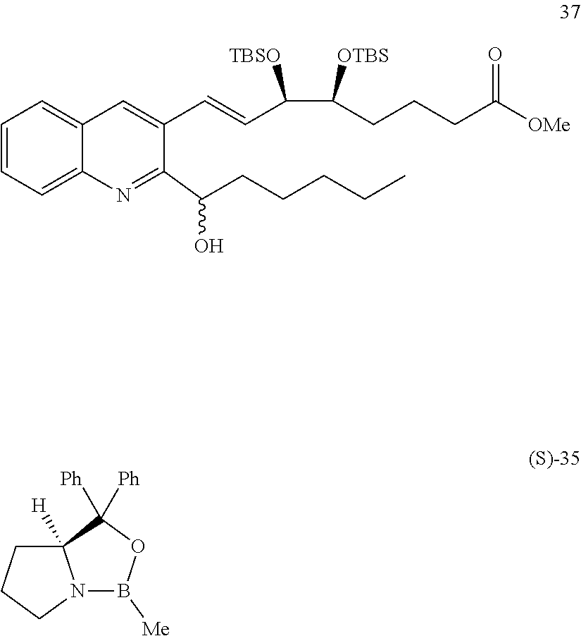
C1(C(CCCCC)O)=NC2=CC=CC=C2C=C1C=CC(C([OTBS])CCCC([OMe])=O)[TBSO].N12B([Me])OC([Ph])([Ph])C1([H])CCC2
